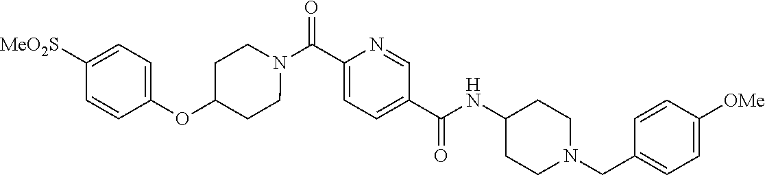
N(C(C1=CC=C(C(=O)N2CCC(OC3=CC=C([SO2Me])C=C3)CC2)N=C1)=O)C1CCN(CC2=CC=C([OMe])C=C2)CC1
